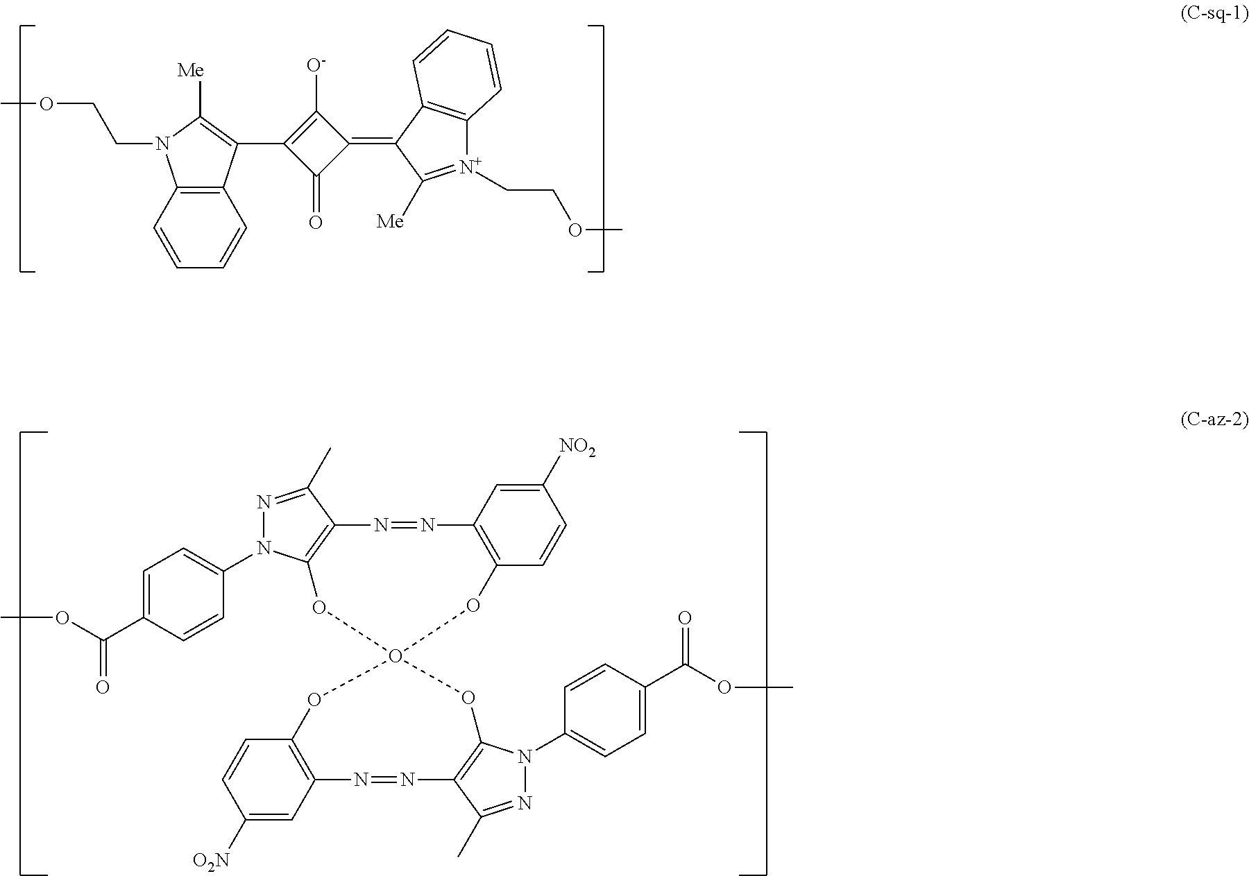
C12=C(C=C([O2N])C=C1)N=NC1=C(N(C3=CC=C(C(=O)OC)C=C3)N=C1C)OO1(O2)OC2=C(N=NC3=C(C=CC([NO2])=C3)O1)C(C)=NN2C1=CC=C(C(=O)OC)C=C1.C12=C(C=CC=C1)N(CCOC)C([Me])=C2C1=C([O-])C(=C2C([Me])=[N+](CCOC)C3=C2C=CC=C3)C1=O
